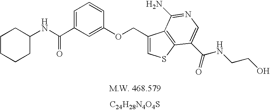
C1(NC(=O)C2=CC=CC(OCC3=CSC4=C3C(N)=NC=C4C(=O)NCCO)=C2)CCCCC1.[C24H28N4O4S]
